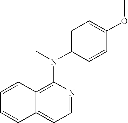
C12=CC=NC(N(C3=CC=C(OC)C=C3)C)=C1C=CC=C2
